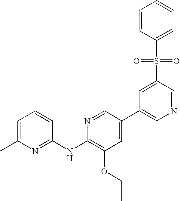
C1=C(C)N=C(NC2=C(OCC)C=C(C3=CN=CC(S(=O)(=O)C4=CC=CC=C4)=C3)C=N2)C=C1
